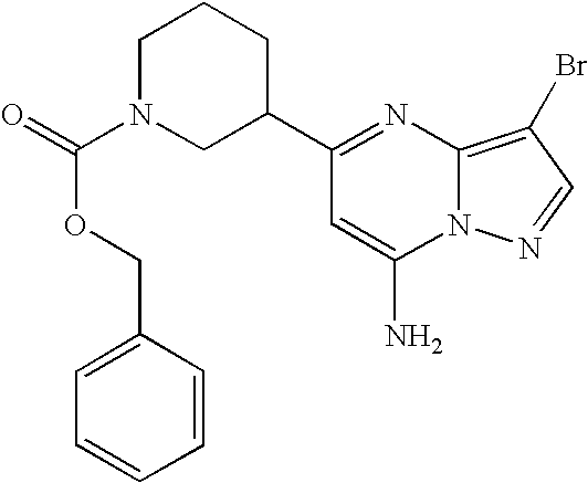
C1(C2CCCN(C(=O)OCC3=CC=CC=C3)C2)=NC2=C(Br)C=NN2C(N)=C1
